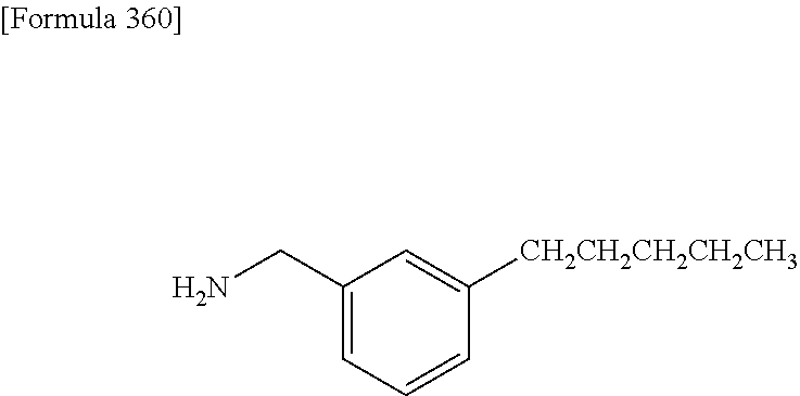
C1(CN)=CC=CC([CH2CH2CH2CH2CH3])=C1
